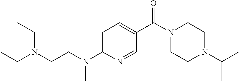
N(CCN(C1=CC=C(C(N2CCN(C(C)C)CC2)=O)C=N1)C)(CC)CC
